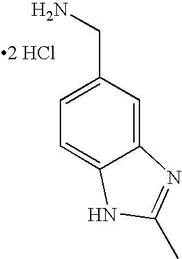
C1=C(CN)C=C2C(=C1)NC(C)=N2.[2 HCl]
